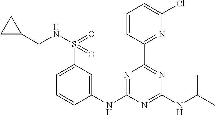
N1=C(NC2=CC(S(NCC3CC3)(=O)=O)=CC=C2)N=C(NC(C)C)N=C1C1=NC(Cl)=CC=C1
